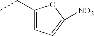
CCC1=CC=C([NO2])O1
